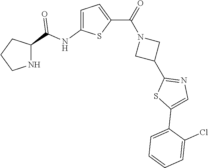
C1CNC(C(NC2=CC=C(C(=O)N3CC(C4=NC=C(C5=CC=CC=C5Cl)S4)C3)S2)=O)C1
